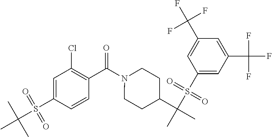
C1=C(S(C(C)(C)C)(=O)=O)C=CC(C(N2CCC(C(C)(S(C3=CC(C(F)(F)F)=CC(C(F)(F)F)=C3)(=O)=O)C)CC2)=O)=C1Cl
